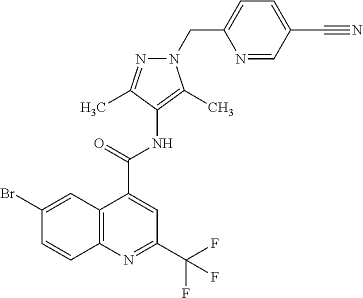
N1=CC(C#N)=CC=C1CN1C(C)=C(NC(C2=CC(C(F)(F)F)=NC3=C2C=C(Br)C=C3)=O)C(C)=N1
